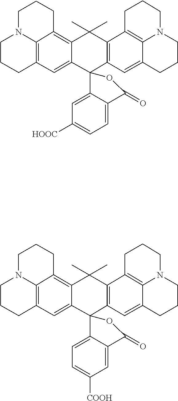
C12=C3C(C)(C)C4=C(C=C5C6=C4CCCN6CCC5)C4(C3=CC3=C1N(CCC2)CCC3)C1=CC([HOOC])=CC=C1C(=O)O4.C12=C3C(C)(C)C4=C(C=C5C6=C4CCCN6CCC5)C4(C3=CC3=C1N(CCC2)CCC3)C1=CC=C([COOH])C=C1C(=O)O4
